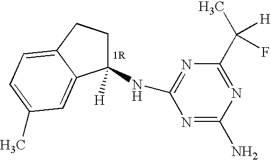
C1(NC2=NC(C(C)([H])F)=NC(N)=N2)([H])CCC2=CC=C(C)C=C12
